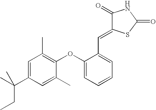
C1=C(C(C)(CC)C)C=C(C)C(OC2=CC=CC=C2C=C2C(=O)NC(=O)S2)=C1C
